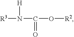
[R3]N(C(O[R2])=O)[H]
